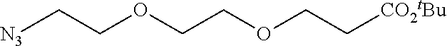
[N3]CCOCCOCC[CO2tBu]
